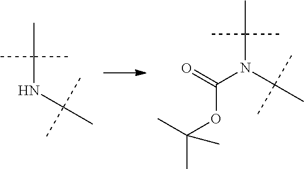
C(NC(C)(C)C)(C)(C)C.C(OC(C)(C)C)(N(C(C)(C)C)C(C)(C)C)=O
